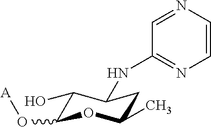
C1(O)C(O[A])OC(C)CC1NC1=NC=CN=C1
